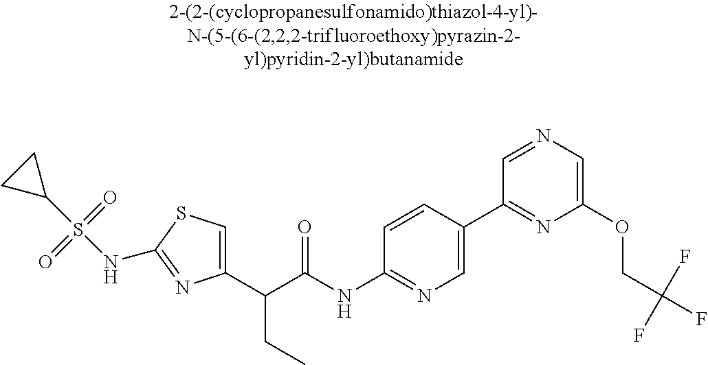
C1(C(C(NC2=NC=C(C3=NC(OCC(F)(F)F)=CN=C3)C=C2)=O)CC)=CSC(NS(C2CC2)(=O)=O)=N1
